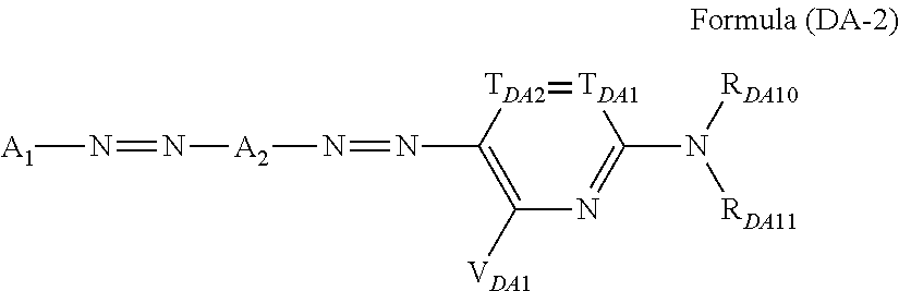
C1([VDA1])=C(N=N[A2]N=N[A1])[TDA2]=[TDA1]C(N([RDA10])[RDA11])=N1
